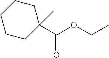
C1C(C(OCC)=O)(C)CCCC1
